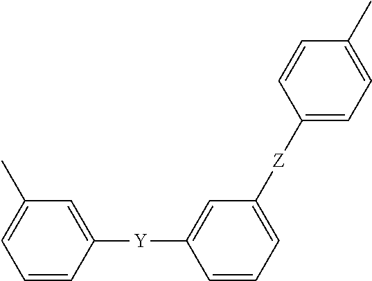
C1=CC([Y]C2=CC([Z]C3=CC=C(C)C=C3)=CC=C2)=CC(C)=C1
